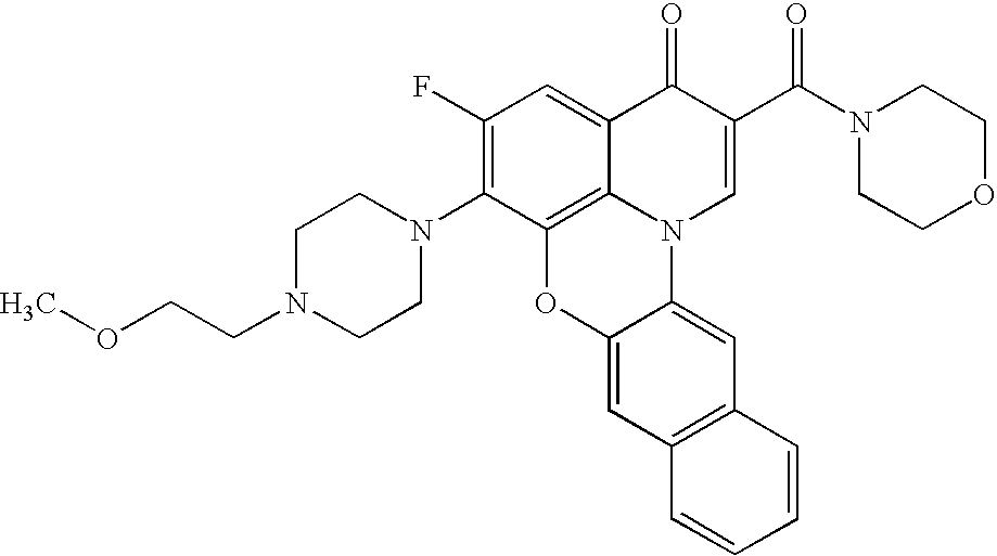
C12=C3C(=CC(F)=C1N1CCN(CCOC)CC1)C(=O)C(C(N1CCOCC1)=O)=CN3C1=CC3=C(C=C1O2)C=CC=C3
